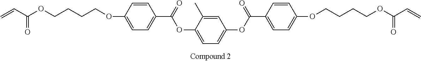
C=CC(OCCCCOC1=CC=C(C(=O)OC2=CC=C(OC(C3=CC=C(OCCCCOC(C=C)=O)C=C3)=O)C=C2C)C=C1)=O
